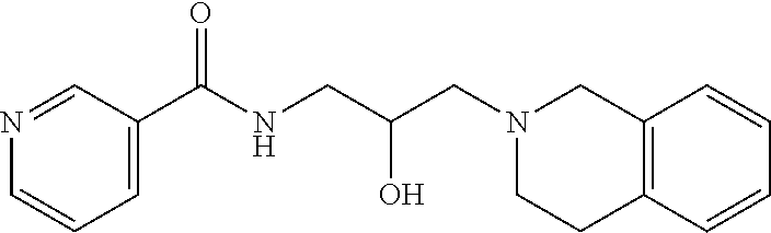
N1=CC(C(NCC(CN2CCC3=C(C2)C=CC=C3)O)=O)=CC=C1
